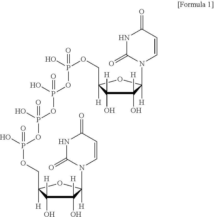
N1C(=O)N(C2([H])C([H])(O)C([H])(O)C([H])(COP(O)(OP(O)(OP(O)(OP(O)(OCC3([H])OC(N4C(=O)NC(=O)C=C4)([H])C([H])(O)C3([H])O)=O)=O)=O)=O)O2)C=CC1=O
